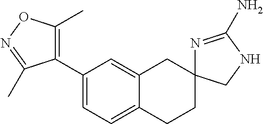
C1(C2=C(C)ON=C2C)=CC=C2C(=C1)CC1(CC2)N=C(N)NC1
